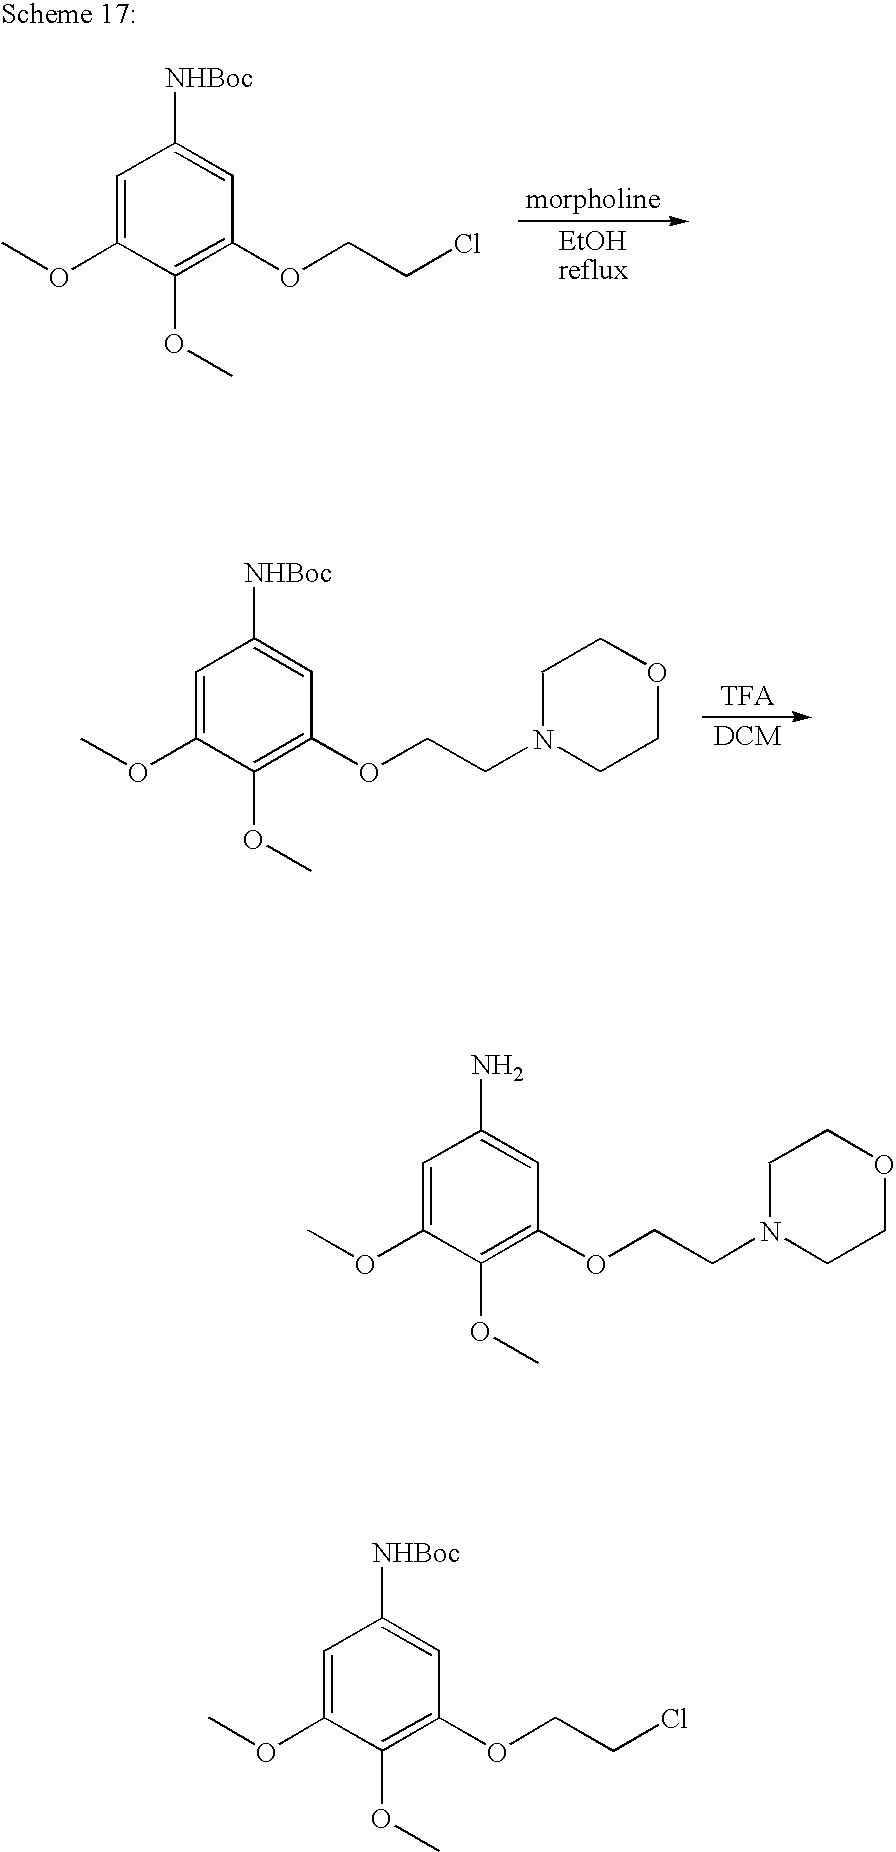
C1=C(OC)C(OC)=C(OCCN2CCOCC2)C=C1[NHBoc].C1=C(OC)C(OC)=C(OCCCl)C=C1[NHBoc].C1=C(OC)C(OC)=C(OCCN2CCOCC2)C=C1N.C1=C(OC)C(OC)=C(OCCCl)C=C1[NHBoc]
